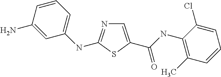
C1=C(C(NC2=C(C)C=CC=C2Cl)=O)SC(NC2=CC=CC(N)=C2)=N1
